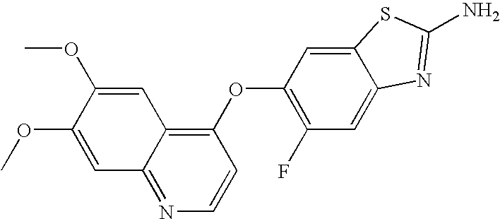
C1(OC2=C(F)C=C3C(=C2)SC(N)=N3)=C2C(=NC=C1)C=C(OC)C(OC)=C2
